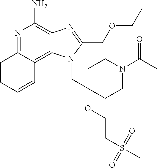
C12=C3C=CC=CC3=NC(N)=C1N=C(COCC)N2CC1(OCCS(C)(=O)=O)CCN(C(C)=O)CC1
